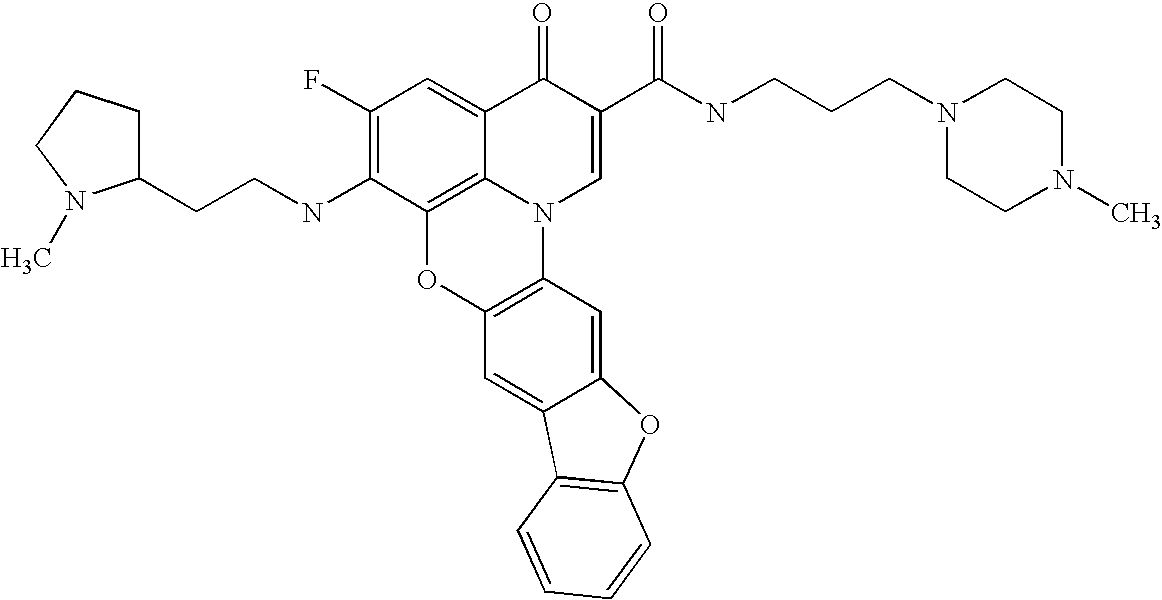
C1(F)=C(NCCC2CCCN2C)C2=C3C(=C1)C(=O)C(C(NCCCN1CCN(C)CC1)=O)=CN3C1=C(O2)C=C2C(=C1)OC1=C2C=CC=C1
